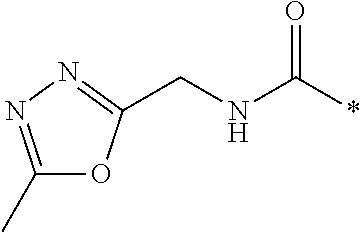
C1(C)=NN=C(CNC(*)=O)O1
